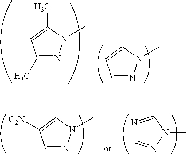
C1(C)=NN(C)C(C)=C1.C1=NN(C)C=C1.C1=NN(C)C=C1[O2N].N1=CN(C)N=C1
